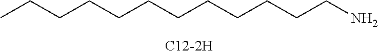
CCCCCCCCCCCCN.[C12-2H]
